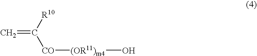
C=C([R10])[CO][(OR11)m4]O
